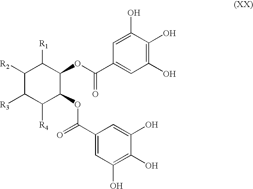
C1([R2])C([R3])C([R4])C(OC(=O)C2=CC(O)=C(O)C(O)=C2)C(OC(C2=CC(O)=C(O)C(O)=C2)=O)C1[R1]
